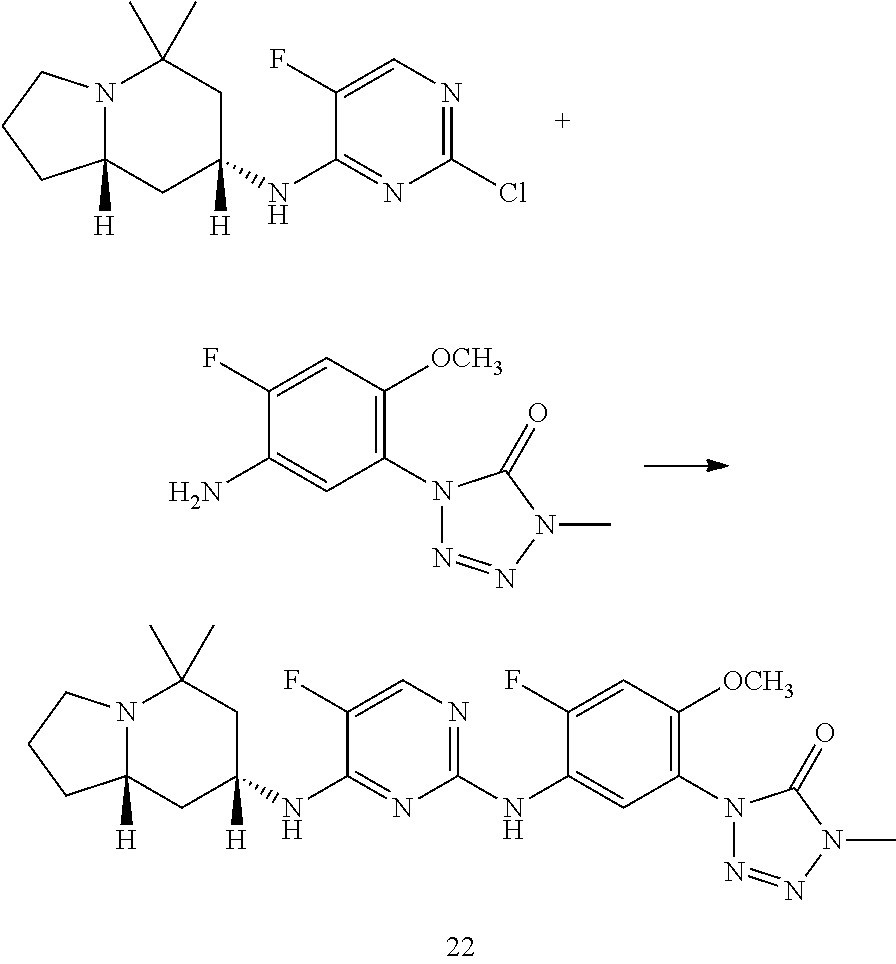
N12C([H])(CC(NC3=NC(Cl)=NC=C3F)([H])CC1(C)C)CCC2.NC1=CC(N2N=NN(C)C2=O)=C([OCH3])C=C1F.N12C([H])(CC(NC3=NC(NC4=CC(N5N=NN(C)C5=O)=C([OCH3])C=C4F)=NC=C3F)([H])CC1(C)C)CCC2
